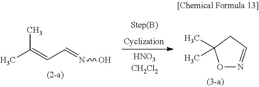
CC(C)=CC=NO.O1N=CCC1(C)C
